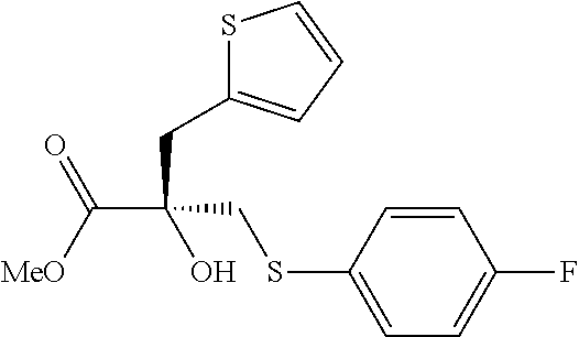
C(C(CC1=CC=CS1)(CSC1=CC=C(F)C=C1)O)([MeO])=O
